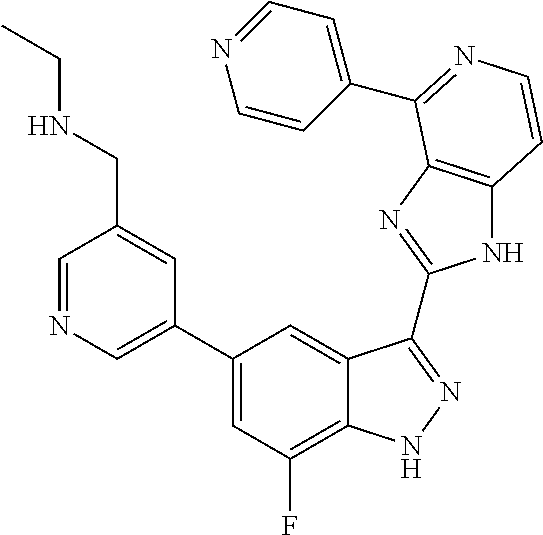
C1(C2=CN=CC(CNCC)=C2)=CC(F)=C2C(=C1)C(C1=NC3=C(N1)C=CN=C3C1=CC=NC=C1)=NN2
